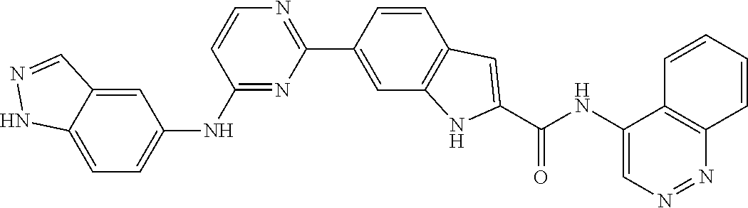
C1(C2=CC3=C(C=C2)C=C(C(NC2=CN=NC4=C2C=CC=C4)=O)N3)=NC=CC(NC2=CC=C3NN=CC3=C2)=N1
